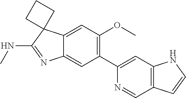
C1(C2=C(OC)C=C3C(=C2)N=C(NC)C32CCC2)=CC2=C(C=N1)C=CN2
